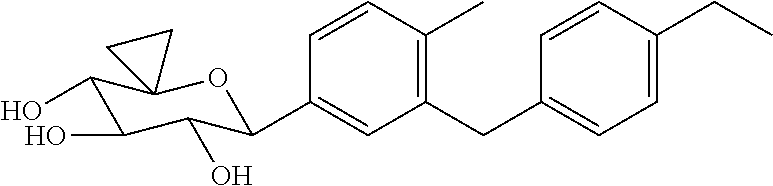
C1=CC(C)=C(CC2=CC=C(CC)C=C2)C=C1C1C(O)C(O)C(O)C2(O1)CC2
